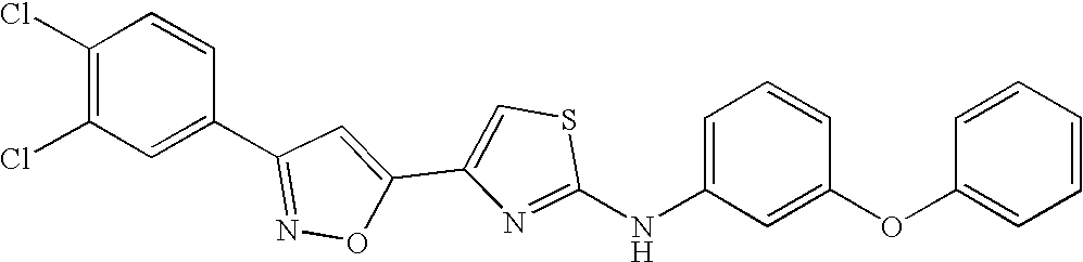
C1(C2=CSC(NC3=CC=CC(OC4=CC=CC=C4)=C3)=N2)=CC(C2=CC(Cl)=C(Cl)C=C2)=NO1
